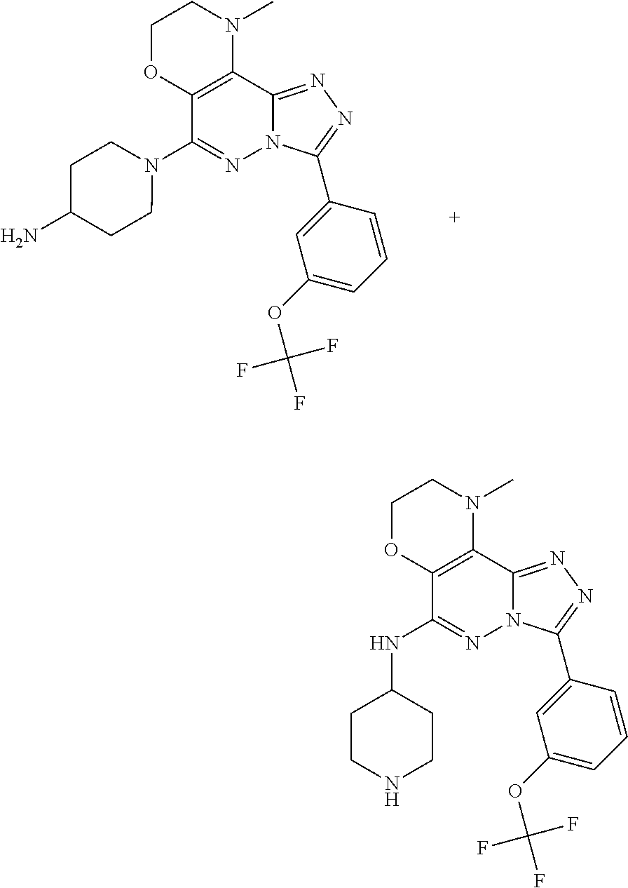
C1OC2=C(N(C)C1)C1=NN=C(C3=CC(OC(F)(F)F)=CC=C3)N1N=C2N1CCC(N)CC1.C1OC2=C(N(C)C1)C1=NN=C(C3=CC(OC(F)(F)F)=CC=C3)N1N=C2NC1CCNCC1
